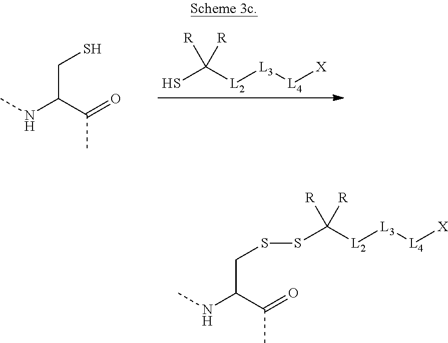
CNC(C(=O)C)CS.SC([L2][L3][L4][X])([R])[R].CNC(C(=O)C)CSSC([L2][L3][L4][X])([R])[R]
